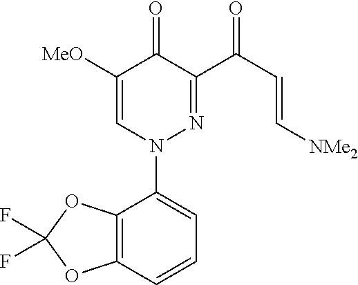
C1([MeO])=CN(C2=CC=CC3=C2OC(F)(F)O3)N=C(C(C=C[NMe2])=O)C1=O
